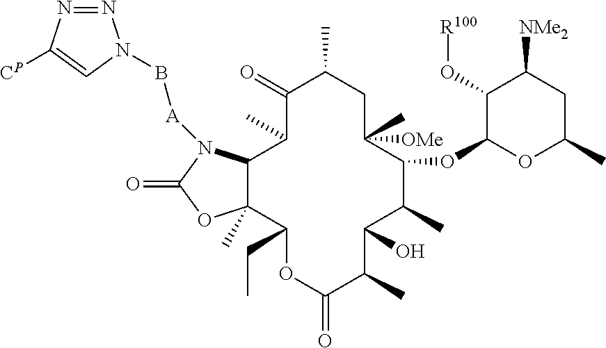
C1(=O)C(C)C2C(C)(C(CC)OC(=O)C(C)C(O)C(C)C(OC3OC(C)CC([NMe2])C3O[R100])C(C)([OMe])CC1C)OC(=O)N2[A]BN1N=NC([CP])=C1
